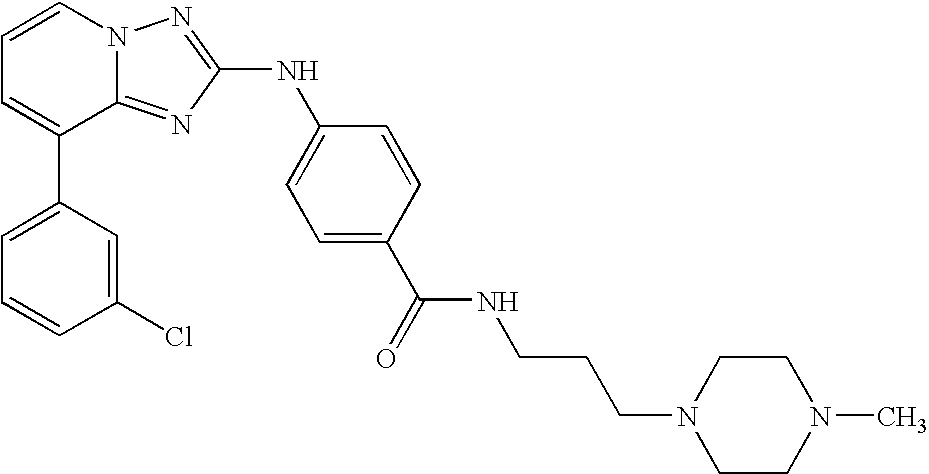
C1=C(C2=CC=CN3C2=NC(NC2=CC=C(C(=O)NCCCN4CCN(C)CC4)C=C2)=N3)C=C(Cl)C=C1
